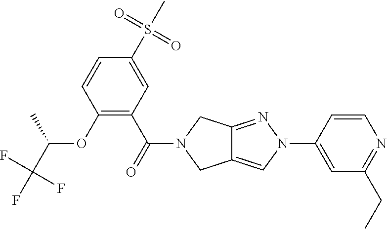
O(C1=C(C(=O)N2CC3=CN(C4=CC(CC)=NC=C4)N=C3C2)C=C(S(C)(=O)=O)C=C1)C(C(F)(F)F)C
